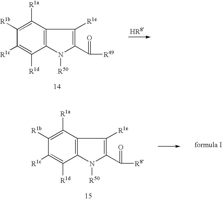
C12=C(C([R1a])=C([R1b])C([R1c])=C1[R1d])C([R1e])=C(C(=O)[R49])N2[R50].C12=C(C([R1a])=C([R1b])C([R1c])=C1[R1d])C([R1e])=C(C(=O)[R8])N2[R50]
